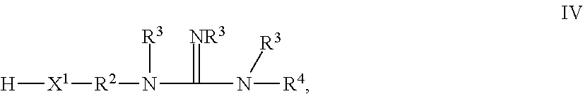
[H][X1][R2]N(C(N([R3])[R4])=[NR3])[R3]
